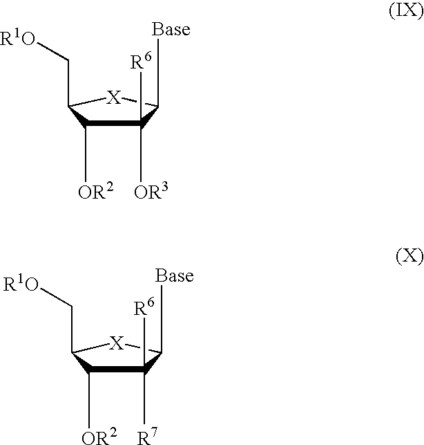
C1([OR3])([R6])C([OR2])C(C[R1O])[X]C1[Base].C1([R7])([R6])C([OR2])C(C[R1O])[X]C1[Base]
